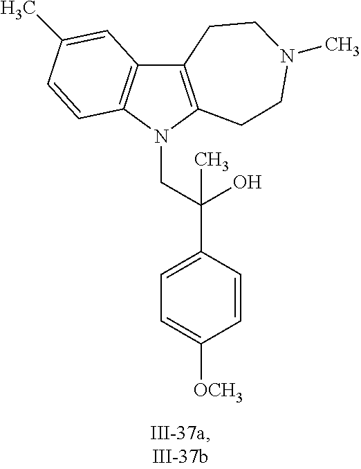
C12=C(N(CC(C3=CC=C([OCH3])C=C3)(O)C)C3=C1C=C(C)C=C3)CCN(C)CC2
